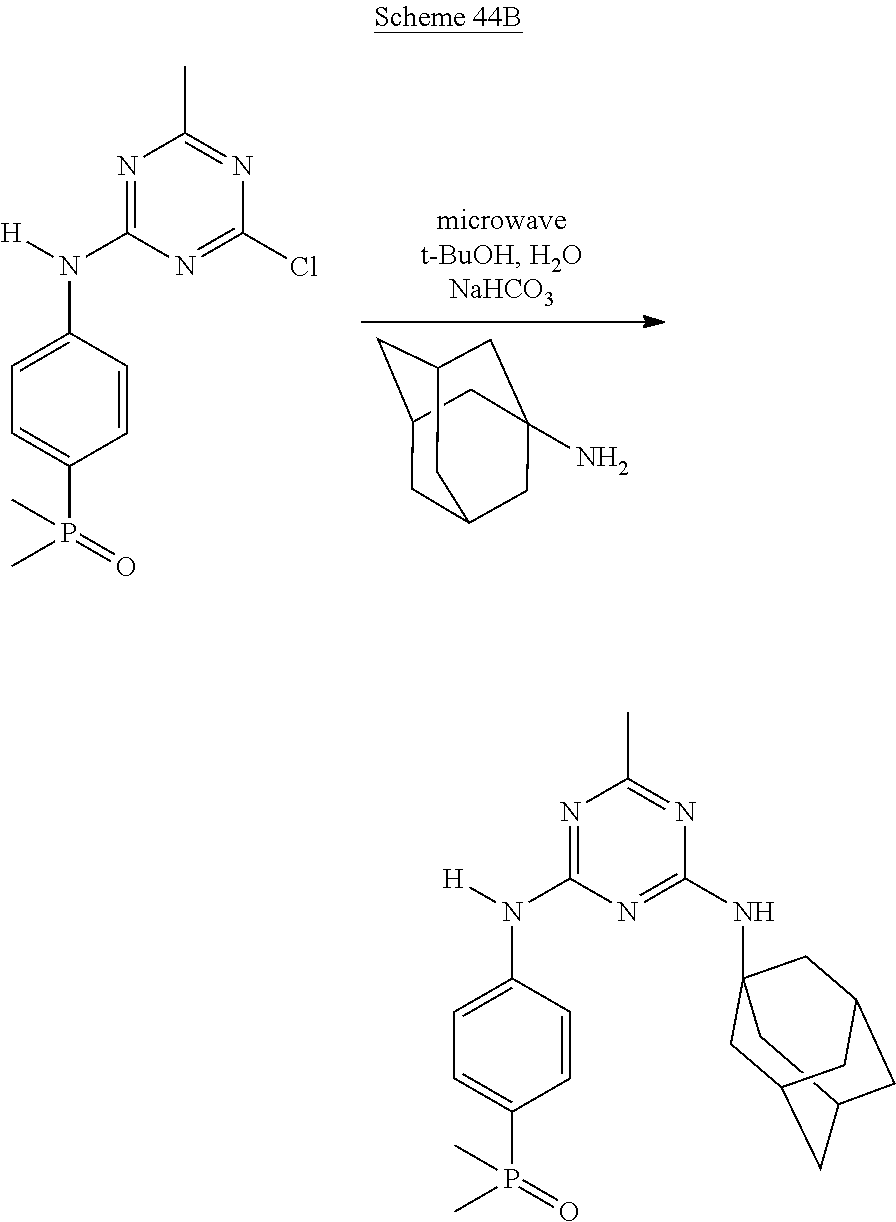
N1=C(N(C2=CC=C(P(=O)(C)C)C=C2)[H])N=C(Cl)N=C1C.C1C2CC3CC(N)(CC1C3)C2.N1=C(N(C2=CC=C(P(=O)(C)C)C=C2)[H])N=C(NC23CC4CC(CC(C2)C4)C3)N=C1C
